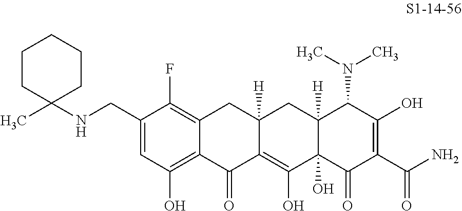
C1(CNC2(C)CCCCC2)=CC(O)=C2C(=C1F)CC1([H])C(=C(O)C3(O)C([H])(C1)C(N(C)C)C(O)=C(C(N)=O)C3=O)C2=O
